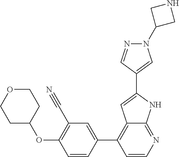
C1=CC(C2=C3C(=NC=C2)NC(C2=CN(C4CNC4)N=C2)=C3)=CC(C#N)=C1OC1CCOCC1
